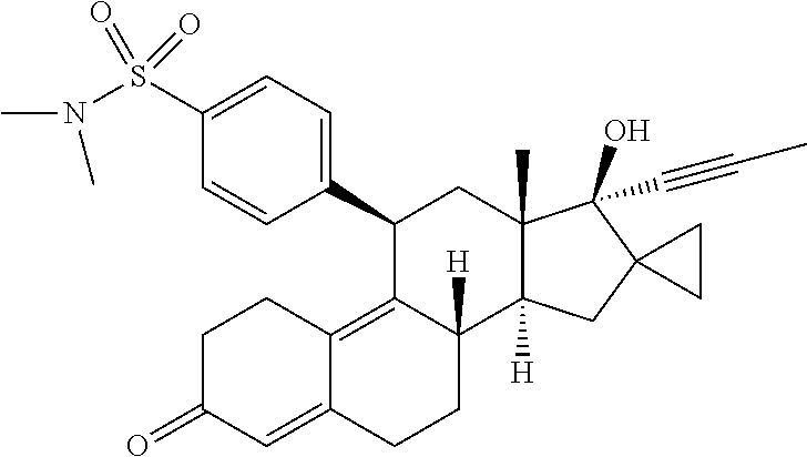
CN(C)S(C1=CC=C(C2C3=C4C(=CC(=O)CC4)CCC3([H])C3([H])C(C)(C2)C(O)(C#CC)C2(C3)CC2)C=C1)(=O)=O
